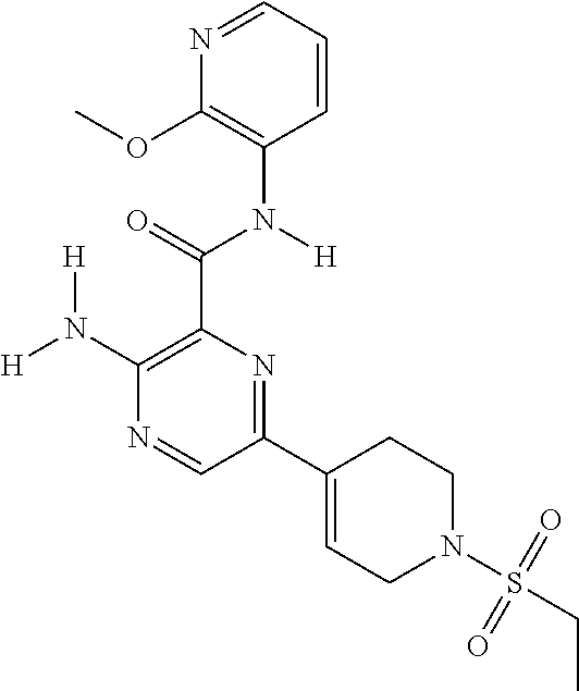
[H]N(C1=C(C(=O)N([H])C2=C(OC)N=CC=C2)N=C(C2=CCN(S(CC)(=O)=O)CC2)C=N1)[H]
